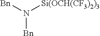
[Bn]N([Si(OCH(CF3)2)3])[Bn]
